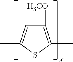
C1=C(C)SC(C)=C1[H3CO]
